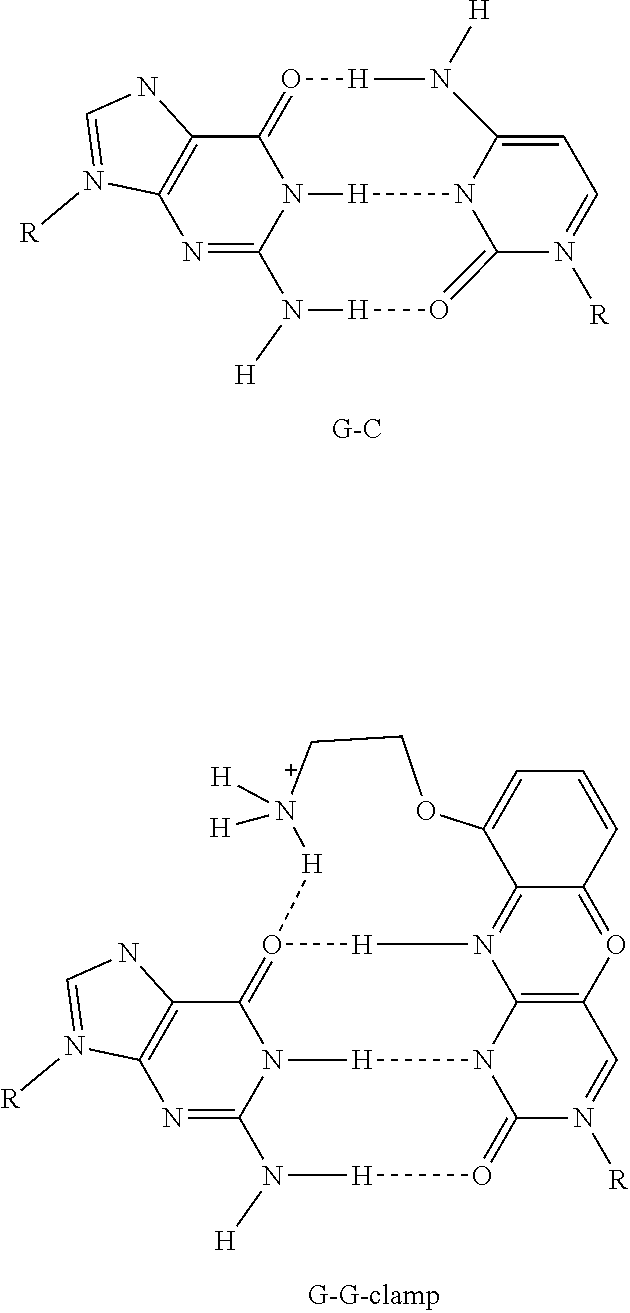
N1=C2N3C(=O[H]N([H])C4=CC=N([R])C(=O[H]N2[H])N4[H]3)C2=C1N([R])=CN2.N1=C2N3C(=O4[H]N5=C6C(=OC7=C5N([H]3)C(=O[H]N2[H])N([R])=C7)C=CC=C6OCC[N+]([H])([H])[H]4)C2=C1N([R])=CN2
